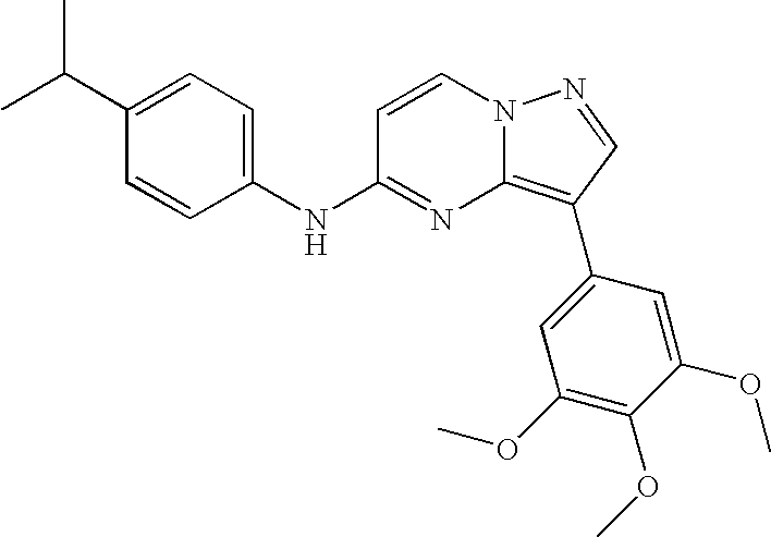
C1(C(C)C)=CC=C(NC2=NC3=C(C4=CC(OC)=C(OC)C(OC)=C4)C=NN3C=C2)C=C1
